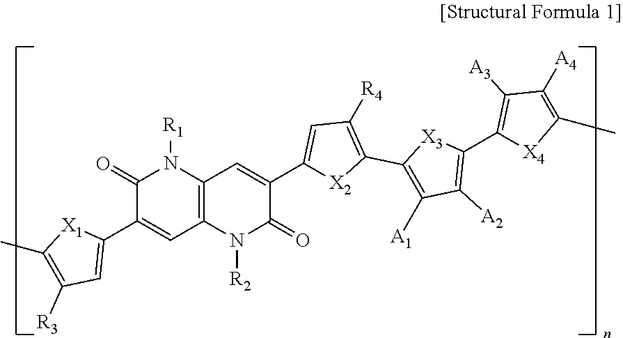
C1(C)=C([R3])C=C(C2=CC3=C(N([R1])C2=O)C=C(C2=CC([R4])=C(C4=C([A1])C([A2])=C(C5=C([A3])C([A4])=C(C)[X4]5)[X3]4)[X2]2)C(=O)N3[R2])[X1]1
